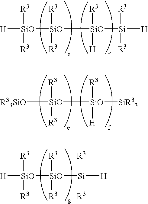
[H][SiO]([R3])([R3])[SiO]([SiO]([Si]([H])([R3])[R3])([R3])[H])([R3])[R3].[R33SiO][SiO]([SiO]([SiR33])([R3])[H])([R3])[R3].[H][SiO]([R3])([R3])[SiO]([R3])([R3])[Si]([H])([R3])[R3]
